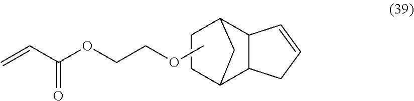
C1C2C3C(C(C2)C1)CC=C3.COCCOC(C=C)=O
